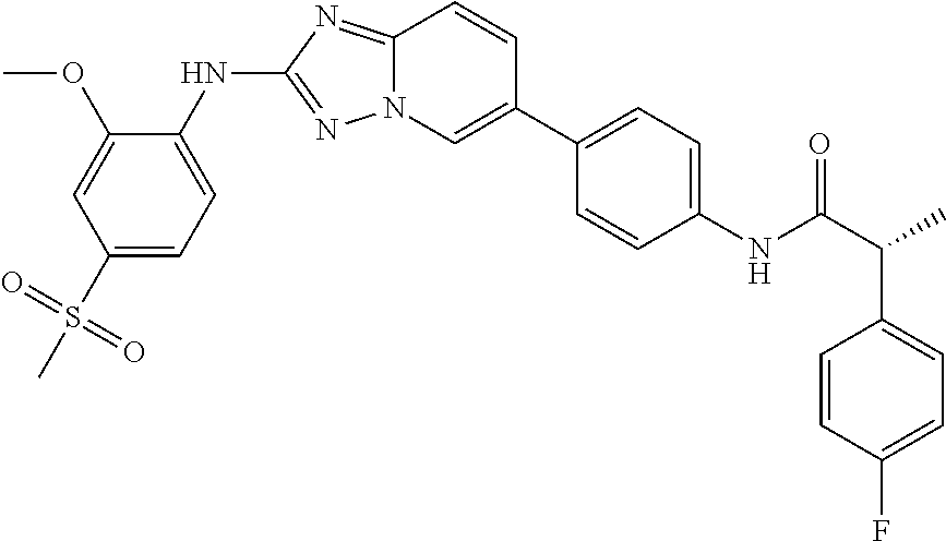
N1=C(NC2=CC=C(S(=O)(=O)C)C=C2OC)N=C2N1C=C(C1=CC=C(NC(C(C3=CC=C(F)C=C3)C)=O)C=C1)C=C2
